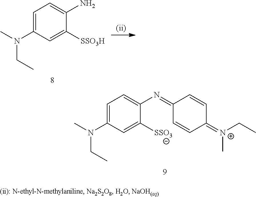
C1=C(N(C)CC)C=C([SSO3H])C(N)=C1.C1=C(N(C)CC)C=C([SSO3])C(N=C2C=CC(=[N+](CC)C)C=C2)=C1
